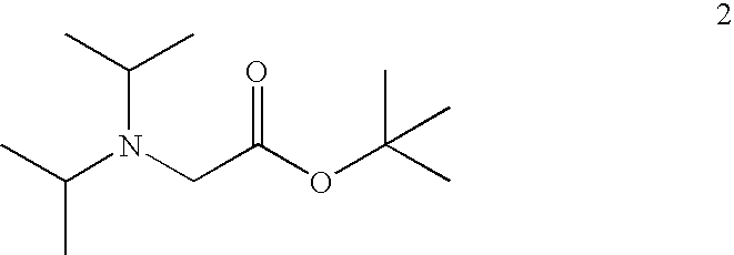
CC(N(CC(OC(C)(C)C)=O)C(C)C)C
